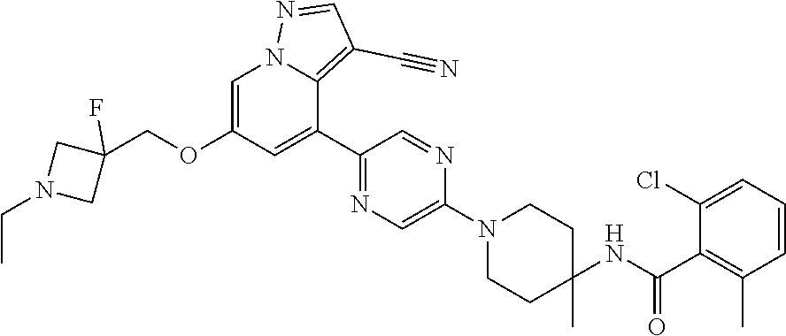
C1(C2=CC(OCC3(F)CN(CC)C3)=CN3C2=C(C#N)C=N3)=NC=C(N2CCC(NC(C3=C(C)C=CC=C3Cl)=O)(C)CC2)N=C1
